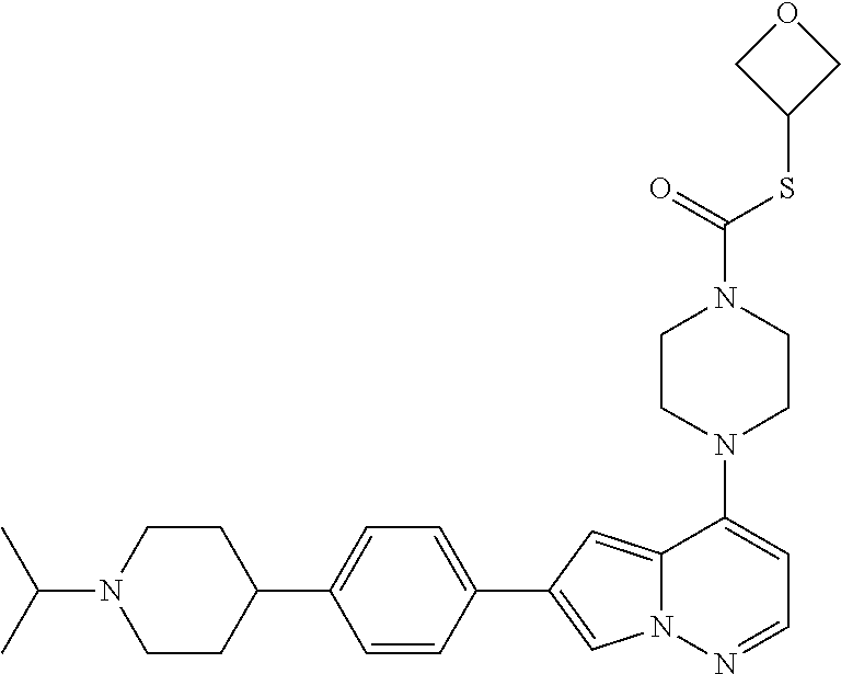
N1(C2=CC=NN3C2=CC(C2=CC=C(C4CCN(C(C)C)CC4)C=C2)=C3)CCN(C(SC2COC2)=O)CC1
